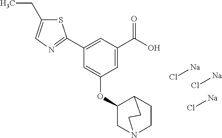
S1C(CC)=CN=C1C1=CC(C(O)=O)=CC(OC2CN3CCC2CC3)=C1.Cl[Na].Cl[Na].Cl[Na]
